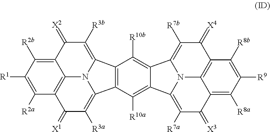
C12=C(C([R10a])=C3C(=C1[R10b])C1=C([R7b])C(=[X4])C4=C5C(=C([R8a])C([R9])=C4[R8b])C(=[X3])C([R7a])=C3N51)C1=C([R3a])C(=[X1])C3=C4C(=C([R2b])C([R1])=C3[R2a])C(=[X2])C([R3b])=C2N41
